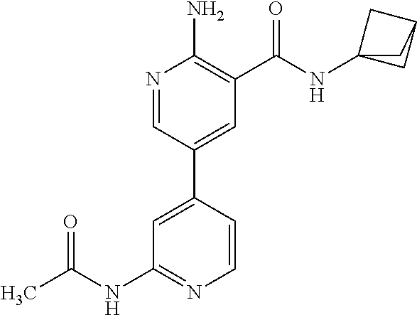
C1=C(C2=CC(C(NC34CC(C3)C4)=O)=C(N)N=C2)C=CN=C1NC(C)=O
